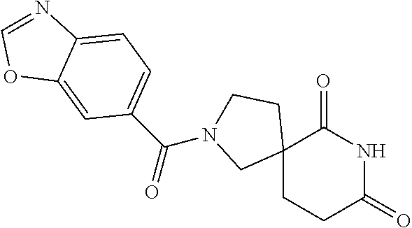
C12(CCC(=O)NC1=O)CCN(C(=O)C1=CC=C3C(=C1)OC=N3)C2
